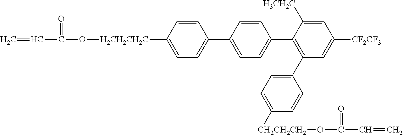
C=CC(O[H2CH2CH2C]C1=CC=C(C2=CC=C(C3=C(C4=CC=C([CH2CH2CH2]OC(C=C)=O)C=C4)C=C([CF2CF3])C=C3[H3CH2C])C=C2)C=C1)=O
